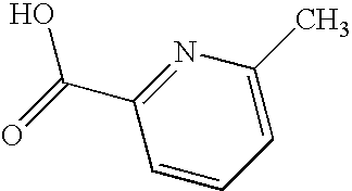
C1(C(=O)O)=NC(C)=CC=C1
